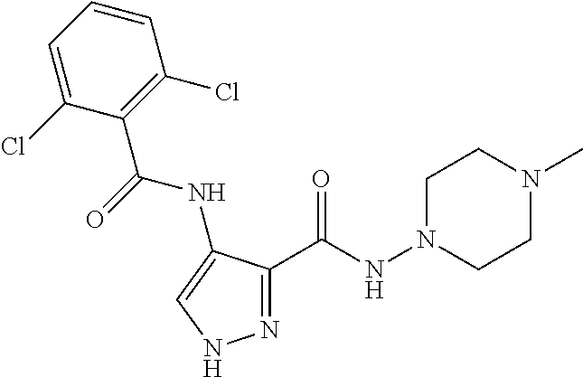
N1=C(C(NN2CCN(C)CC2)=O)C(NC(C2=C(Cl)C=CC=C2Cl)=O)=CN1
